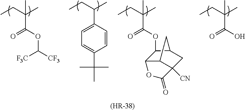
[(HR-38)].CCC(C)(C)C(O)=O.CCC(C)(C(OC([CF3])[F3C])=O)C.CCC(C)C1=CC=C(C(C)(C)C)C=C1.CCC(C)(C)C(OC1C2C3C([CN])(CC1C3)C(=O)O2)=O
